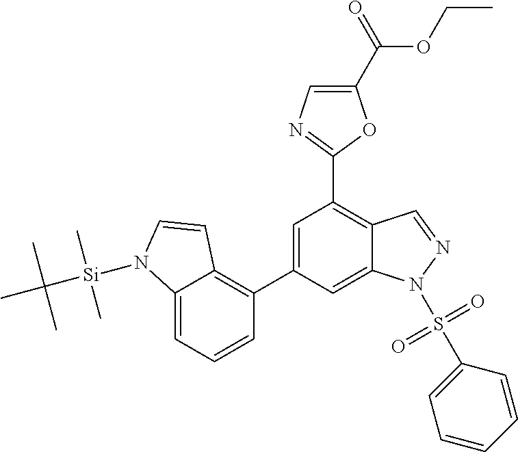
C1(C(OCC)=O)=CN=C(C2=C3C(=CC(C4=C5C(=CC=C4)N([Si](C(C)(C)C)(C)C)C=C5)=C2)N(S(C2=CC=CC=C2)(=O)=O)N=C3)O1
